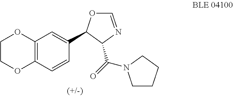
C12=C(C=CC(C3OC=NC3C(=O)N3CCCC3)=C1)OCCO2
